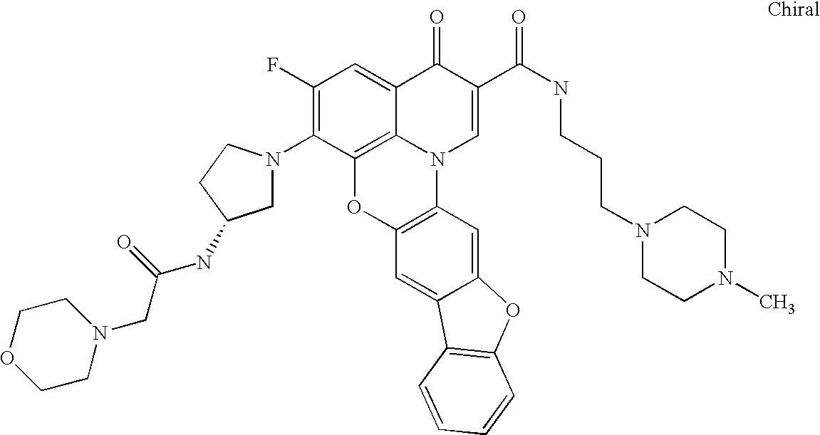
C12=C3C(=CC(F)=C1N1CC(NC(CN4CCOCC4)=O)CC1)C(=O)C(C(=O)NCCCN1CCN(C)CC1)=CN3C1=C(O2)C=C2C(=C1)OC1=C2C=CC=C1
